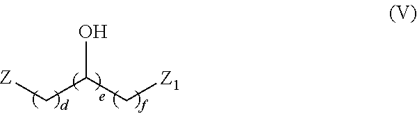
[Z]CC(C[Z1])O
